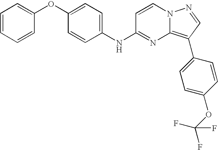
C1(OC2=CC=CC=C2)=CC=C(NC2=NC3=C(C4=CC=C(OC(F)(F)F)C=C4)C=NN3C=C2)C=C1
